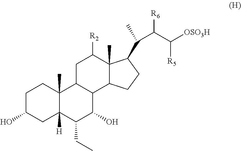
C1C(O)CC2([H])C(C)(C1)C1C(C(O)C2CC)C2C(C)(C([R2])C1)C(C(C)C(C([OSO3H])[R5])[R6])CC2
